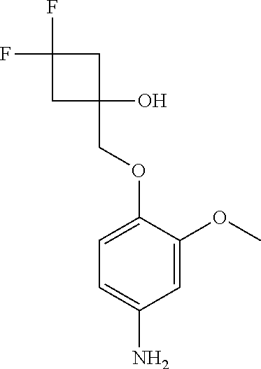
C1C(O)(COC2=CC=C(N)C=C2OC)CC1(F)F
